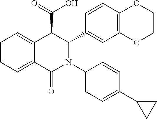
C1=CC=C2C(=C1)C(C(=O)O)C(C1=CC3=C(C=C1)OCCO3)N(C1=CC=C(C3CC3)C=C1)C2=O
